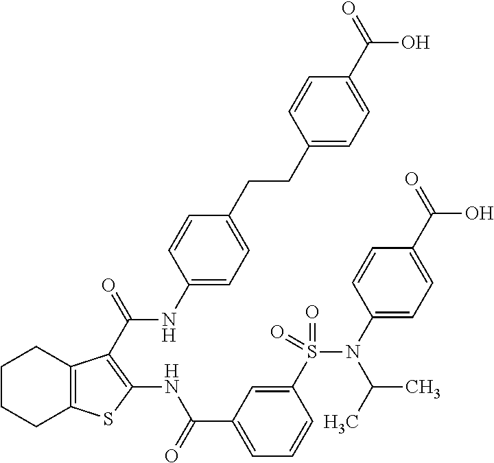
C1CCC2=C(C1)C(C(=O)NC1=CC=C(CCC3=CC=C(C(=O)O)C=C3)C=C1)=C(NC(C1=CC=CC(S(N(C3=CC=C(C(=O)O)C=C3)C(C)C)(=O)=O)=C1)=O)S2
